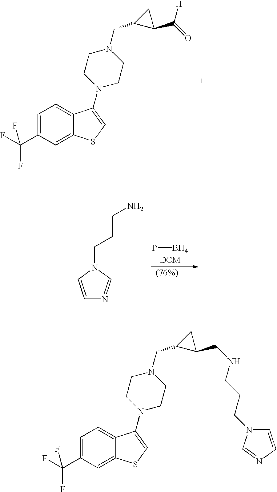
C1=C(C(F)(F)F)C=C2C(=C1)C(N1CCN(CC3C(CNCCCN4C=CN=C4)C3)CC1)=CS2.C1=C(C(F)(F)F)C=C2C(=C1)C(N1CCN(CC3C(C(=O)[H])C3)CC1)=CS2.C1=CN(CCCN)C=N1.PB
